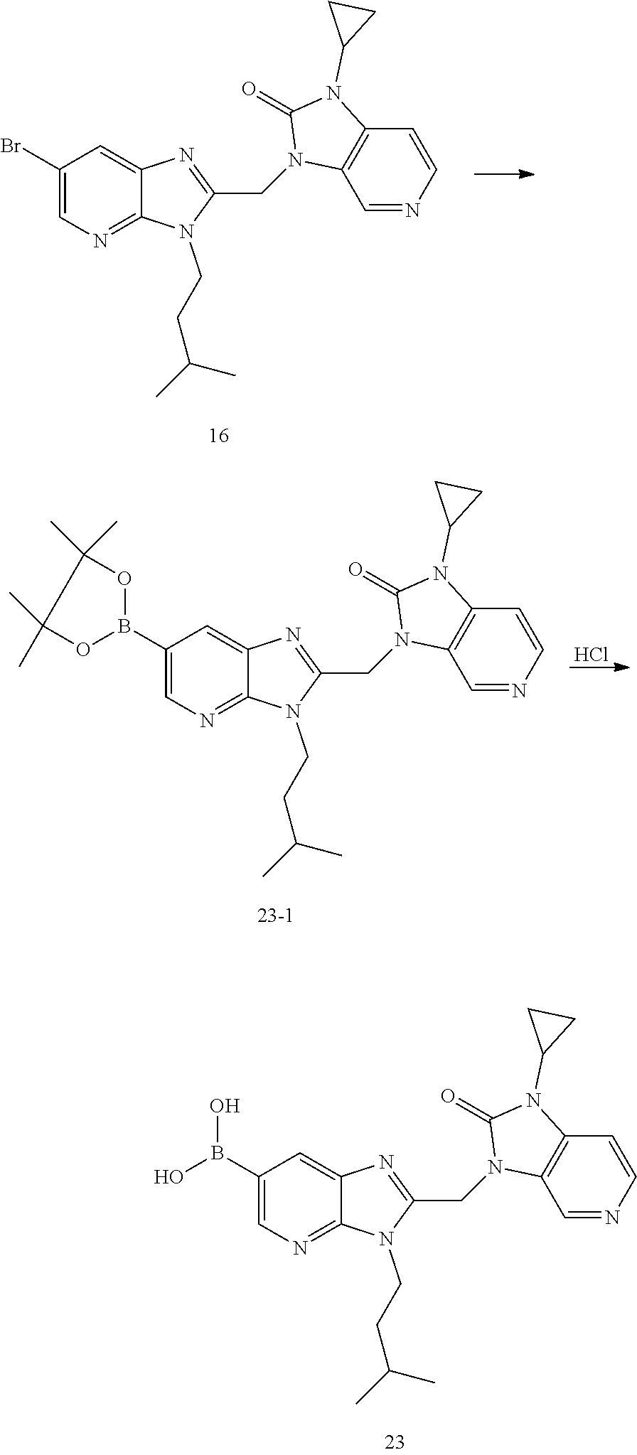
C1(B(O)O)=CN=C2C(=C1)N=C(CN1C3=C(C=CN=C3)N(C3CC3)C1=O)N2CCC(C)C.C1(Br)=CN=C2C(=C1)N=C(CN1C3=C(C=CN=C3)N(C3CC3)C1=O)N2CCC(C)C.C1(B2OC(C)(C)C(C)(C)O2)=CN=C2C(=C1)N=C(CN1C3=C(C=CN=C3)N(C3CC3)C1=O)N2CCC(C)C.Cl
